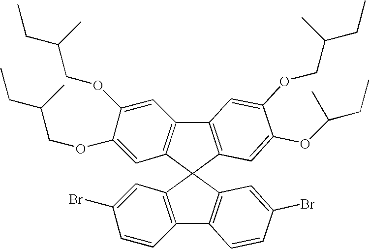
C12=C(C=C(OC(CC)C)C(OCC(C)CC)=C1)C1(C3=C2C=C(OCC(CC)C)C(OCC(C)CC)=C3)C2=C(C3=C1C=C(Br)C=C3)C=CC(Br)=C2
